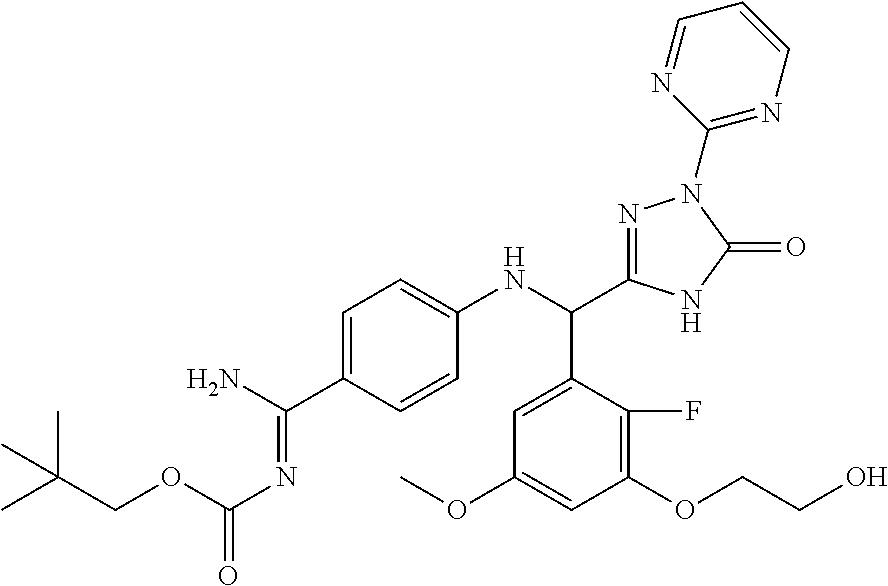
C(C1=CC=C(NC(C2=CC(OC)=CC(OCCO)=C2F)C2=NN(C3=NC=CC=N3)C(=O)N2)C=C1)(N)=NC(OCC(C)(C)C)=O
